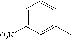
C1=C([O2N])C(C)=C(C)C=C1
